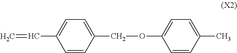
C1=CC(C)=CC=C1OCC1=CC=C(C=C)C=C1
